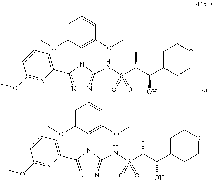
C1=C(OC)C(N2C(C3=CC=CC(OC)=N3)=NN=C2NS(C(C(C2CCOCC2)O)C)(=O)=O)=C(OC)C=C1.C1=C(OC)C(N2C(C3=CC=CC(OC)=N3)=NN=C2NS(C(C(C2CCOCC2)O)C)(=O)=O)=C(OC)C=C1
